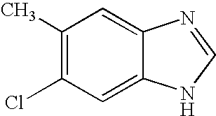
C1=C2C(=CC(C)=C1Cl)N=CN2
